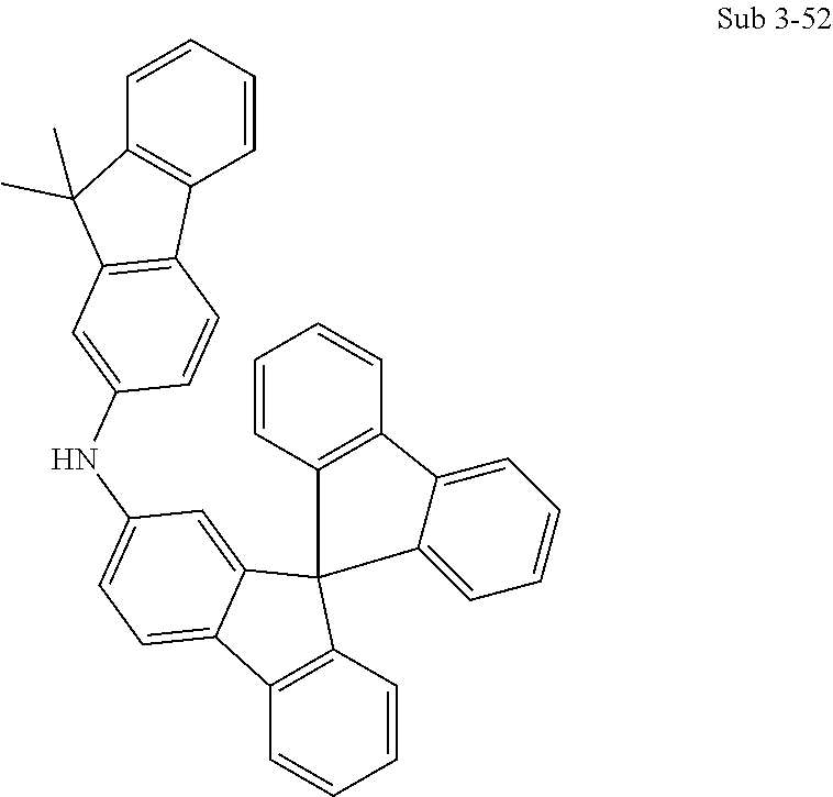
C12=C(C=CC=C1)C1(C3=CC(NC4=CC5=C(C=C4)C4=C(C5(C)C)C=CC=C4)=CC=C23)C2=CC=CC=C2C2=C1C=CC=C2
